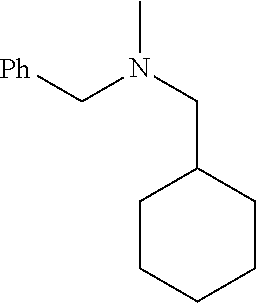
[Ph]CN(CC1CCCCC1)C
